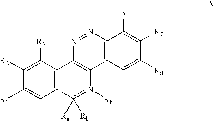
C12=C(C([R3])=C([R2])C([R1])=C1)C1=C(n([Rf])c2([Ra])[Rb])C2=C(N=N1)C([R6])=C([R7])C([R8])=C2
